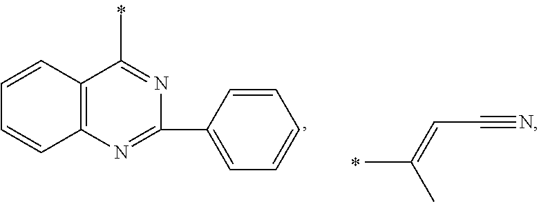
CC(=CC#N)C.C12=C(N=C(C3=CC=CC=C3)N=C1C)C=CC=C2
